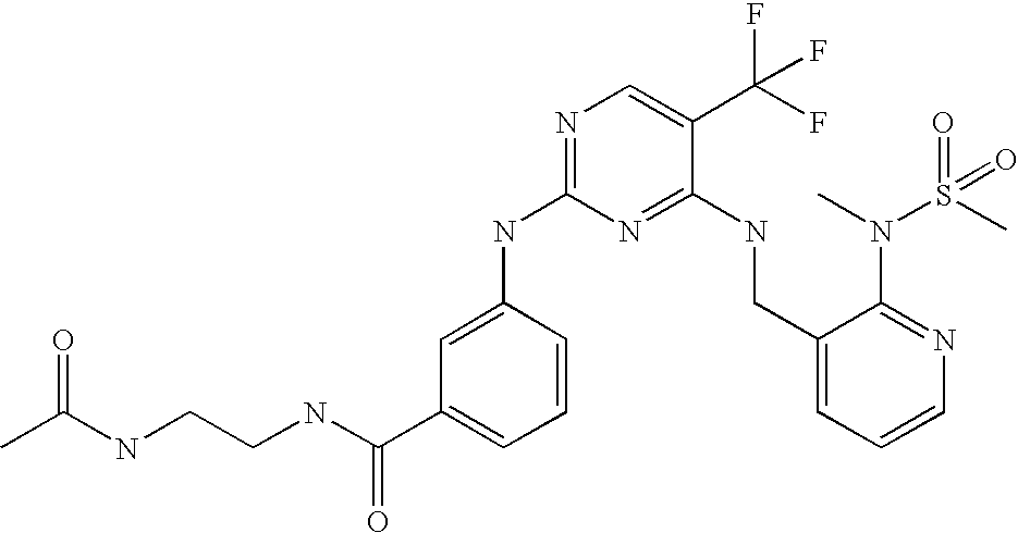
C1(CNC2=NC(NC3=CC(C(NCCNC(C)=O)=O)=CC=C3)=NC=C2C(F)(F)F)=CC=CN=C1N(C)S(C)(=O)=O
